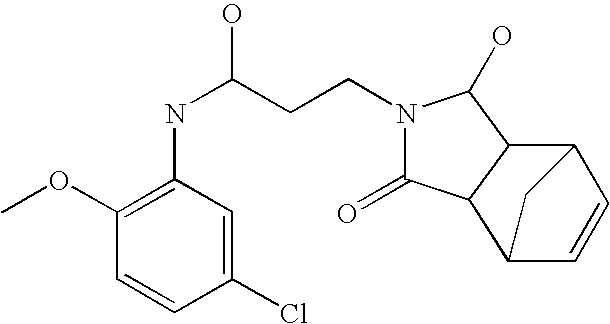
C1(Cl)=CC(NC(O)CCN2C(=O)C3C(C2O)C2C=CC3C2)=C(OC)C=C1
